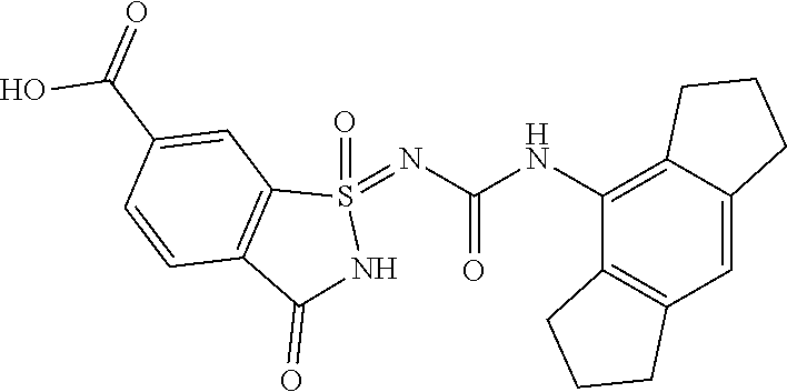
C12=C(C=C3C(=C1NC(=O)N=S1(=O)C4=C(C(=O)N1)C=CC(C(=O)O)=C4)CCC3)CCC2
